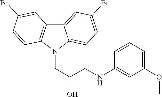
C12=CC(Br)=CC=C1N(CC(CNC1=CC(OC)=CC=C1)O)C1=C2C=C(Br)C=C1
